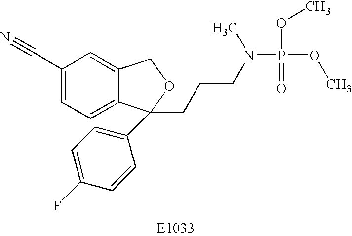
C1(C#N)=CC=C2C(=C1)COC2(C1=CC=C(F)C=C1)CCCN(P(OC)(=O)OC)C
